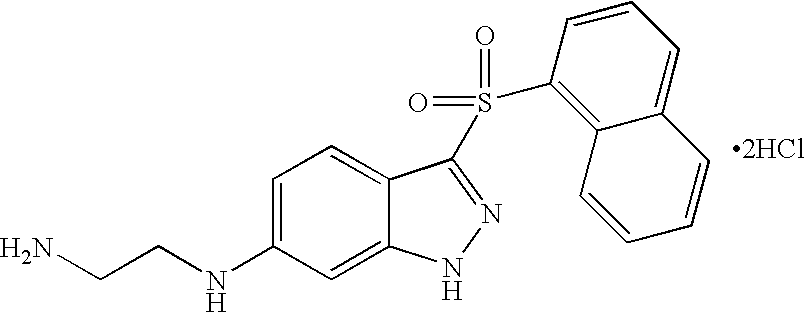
C1=C(NCCN)C=C2C(=C1)C(S(=O)(=O)C1=C3C(=CC=C1)C=CC=C3)=NN2.[2HCl]
